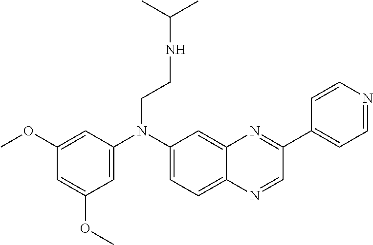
C1=C(N(C2=CC=C3C(=C2)N=C(C2=CC=NC=C2)C=N3)CCNC(C)C)C=C(OC)C=C1OC
